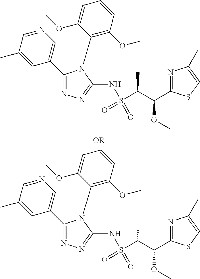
C1(C2=CN=CC(C)=C2)=NN=C(NS(C(C)C(OC)C2=NC(C)=CS2)(=O)=O)N1C1=C(OC)C=CC=C1OC.C1(C2=CN=CC(C)=C2)=NN=C(NS(C(C)C(OC)C2=NC(C)=CS2)(=O)=O)N1C1=C(OC)C=CC=C1OC
